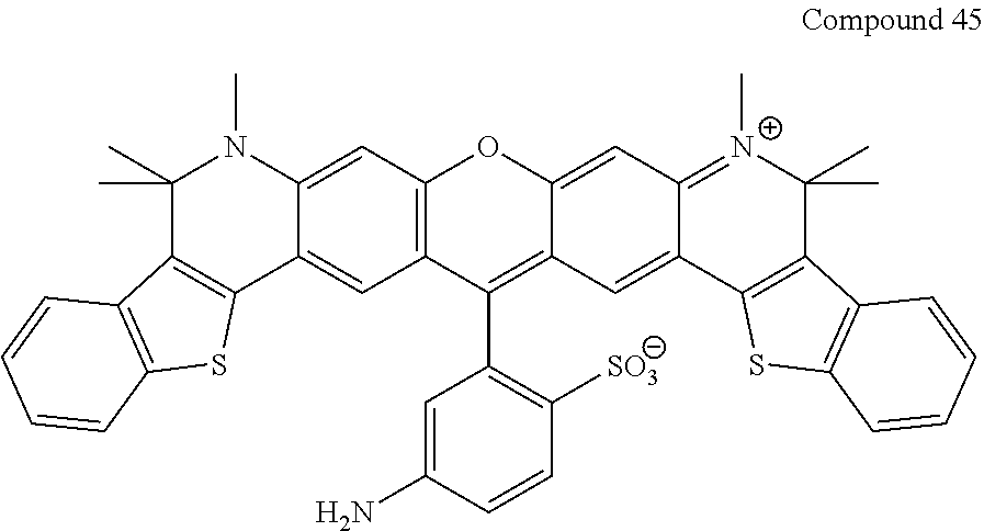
C12=C(C=C3C(=C1)C1=C(C(C)(C)N3C)C3=C(S1)C=CC=C3)OC1=CC3=[N+](C)C(C)(C)C4=C(C3=CC1=C2C1=C([SO3])C=CC(N)=C1)SC1=C4C=CC=C1
